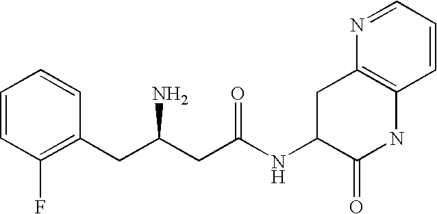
C1=CC(F)=C(CC(CC(NC2C(=O)NC3=C(C2)N=CC=C3)=O)N)C=C1
